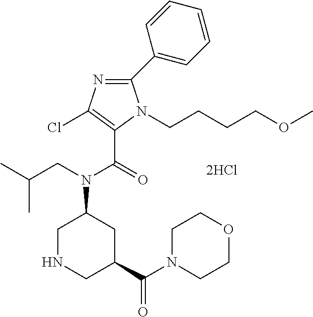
C1NCC(C(N2CCOCC2)=O)CC1N(CC(C)C)C(=O)C1=C(Cl)N=C(C2=CC=CC=C2)N1CCCCOC
